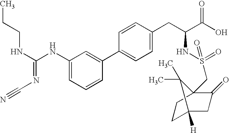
CCCNC(=NC#N)NC1=CC=CC(C2=CC=C(CC(NS(=O)(=O)CC34C(=O)CC([H])(CC3)C4(C)C)C(=O)O)C=C2)=C1
